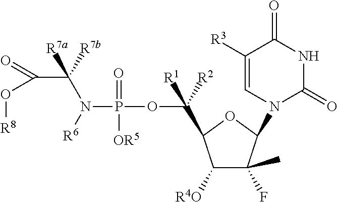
C1([R4O])C(F)(C)C(N2C=C([R3])C(=O)NC2=O)OC1C(OP(N([R6])C(C(=O)O[R8])([R7a])[R7b])(=O)[OR5])([R1])[R2]
